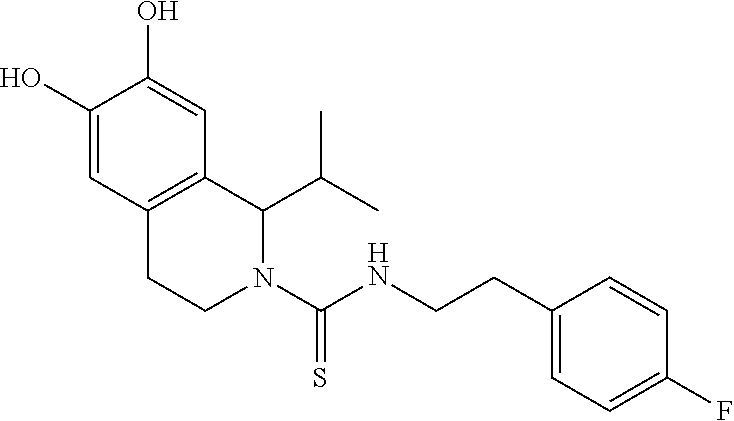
C1(CCNC(N2C(C(C)C)C3=C(CC2)C=C(O)C(O)=C3)=S)=CC=C(F)C=C1
